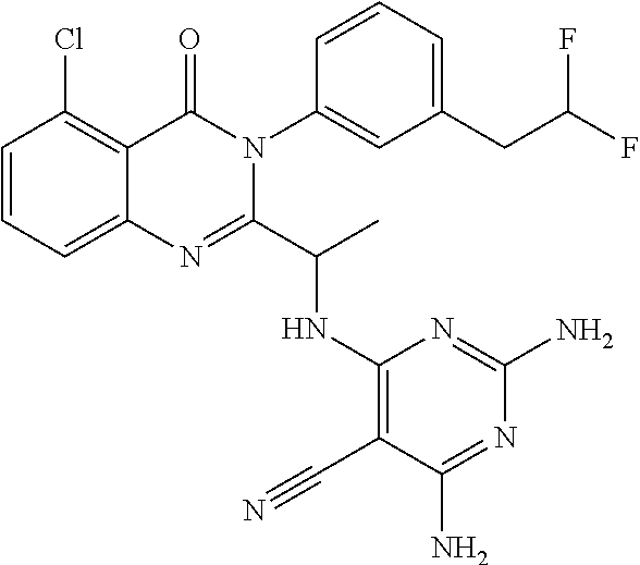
C1=CC=C2C(=C1Cl)C(=O)N(C1=CC(CC(F)F)=CC=C1)C(C(C)NC1=C(C#N)C(N)=NC(N)=N1)=N2
